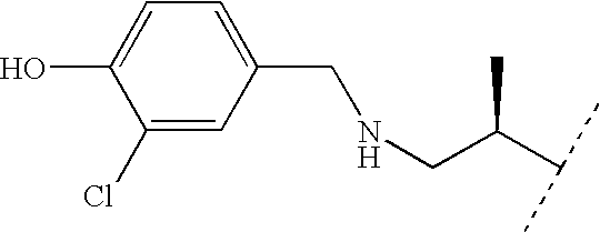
C1(Cl)=CC(CNCC(C(C)C)C)=CC=C1O
